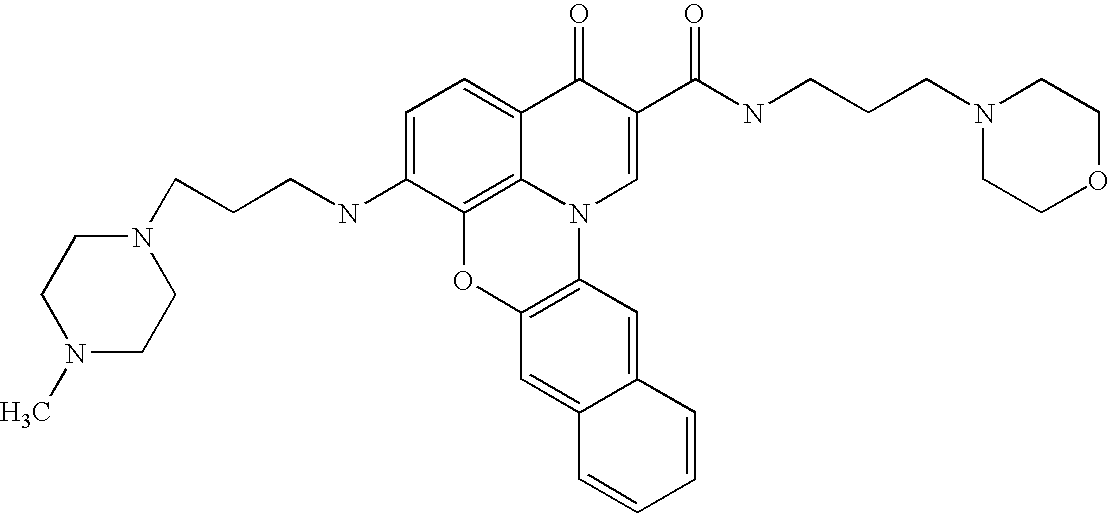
C1=C(NCCCN2CCN(C)CC2)C2=C3C(=C1)C(=O)C(C(=O)NCCCN1CCOCC1)=CN3C1=C(O2)C=C2C(=C1)C=CC=C2
